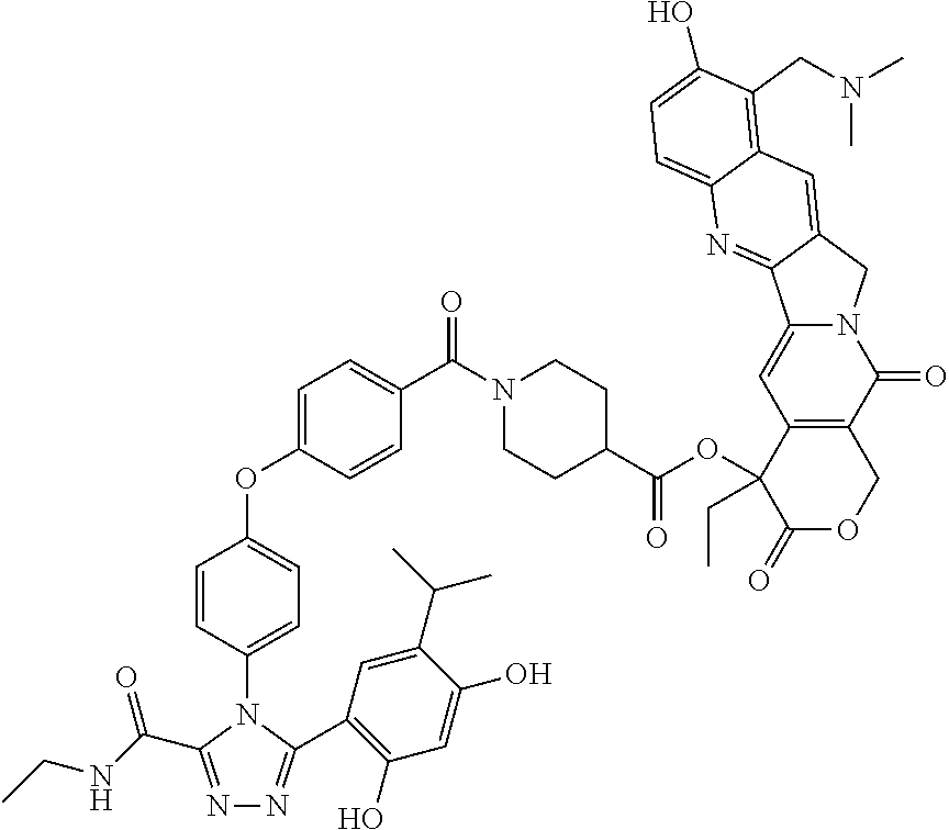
CCNC(=O)C1=NN=C(C2=C(O)C=C(O)C(C(C)C)=C2)N1C1=CC=C(OC2=CC=C(C(N3CCC(C(=O)OC4(CC)C(=O)OCC5=C4C=C4N(C5=O)CC5=CC6=C(CN(C)C)C(O)=CC=C6N=C45)CC3)=O)C=C2)C=C1
